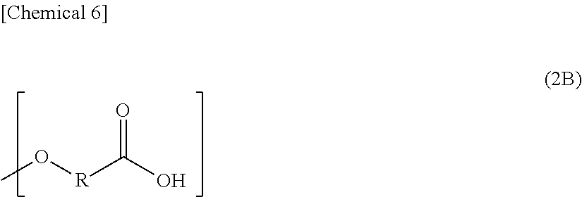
CO[R]C(O)=O
